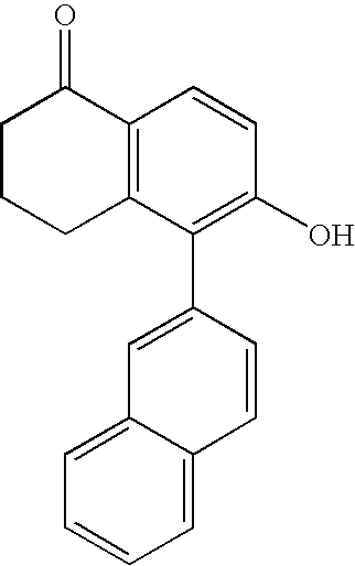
C1C2=C(C(=O)CC1)C=CC(O)=C2C1=CC2=CC=CC=C2C=C1
